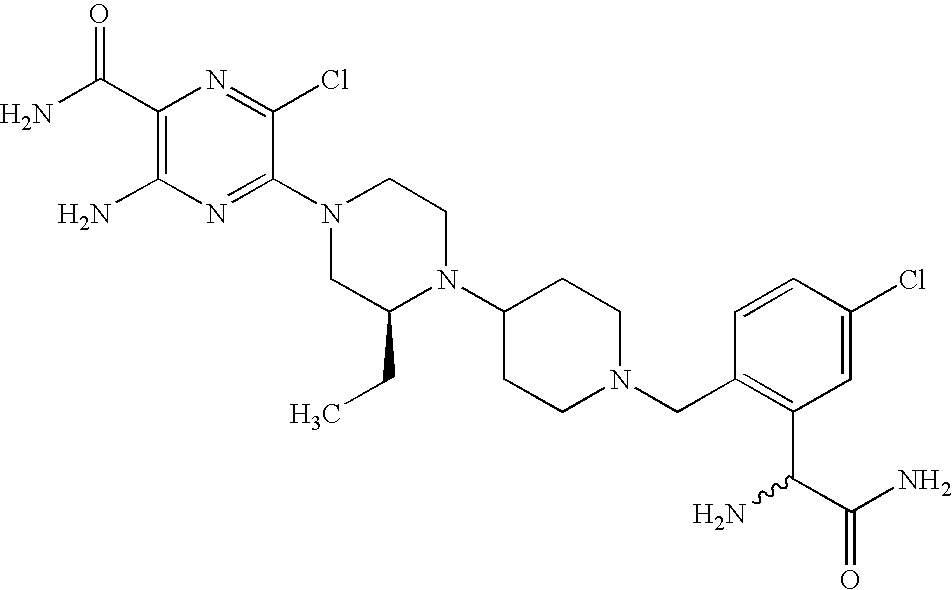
C1(C(N)=O)=C(N)N=C(N2CC(CC)N(C3CCN(CC4=C(C(C(=O)N)N)C=C(Cl)C=C4)CC3)CC2)C(Cl)=N1
